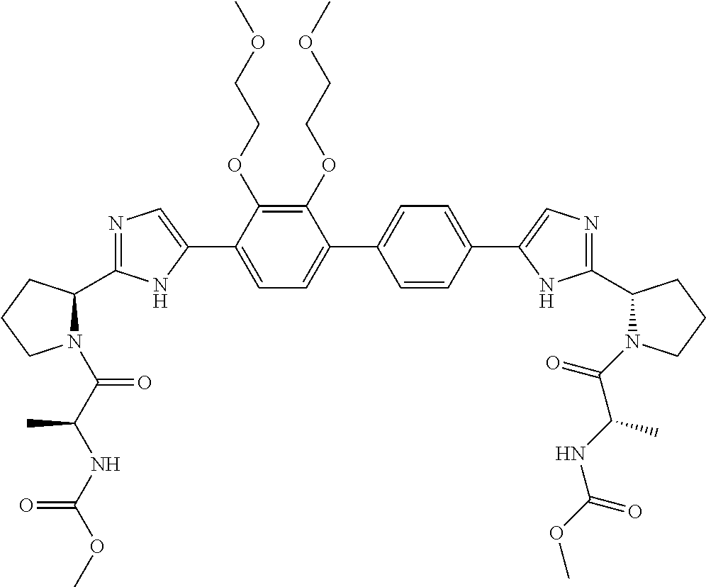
C1(OCCOC)=C(OCCOC)C(C2=CN=C(C3N(C(C(NC(OC)=O)C)=O)CCC3)N2)=CC=C1C1=CC=C(C2=CN=C(C3N(C(=O)C(NC(OC)=O)C)CCC3)N2)C=C1
